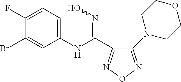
C1(NC(=NO)C2=NON=C2N2CCOCC2)=CC=C(F)C(Br)=C1
